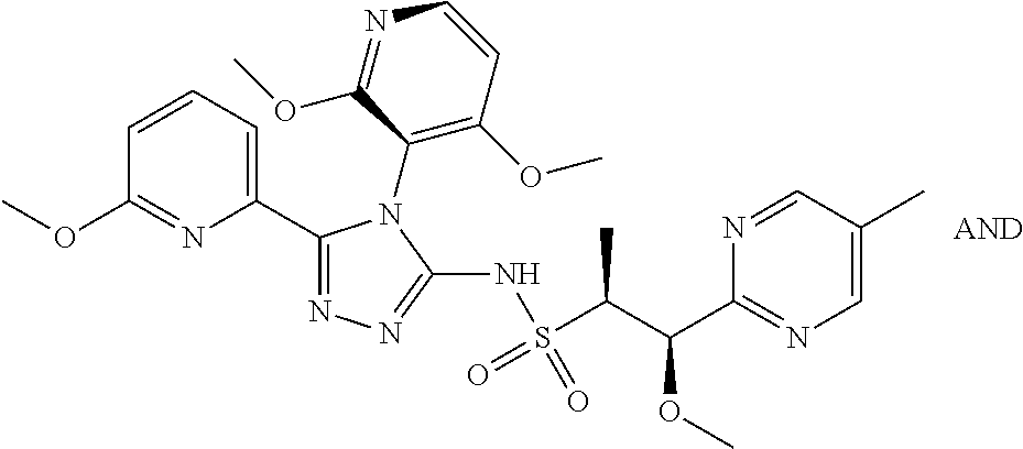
C1(OC)=C(N2C(C3=CC=CC(OC)=N3)=NN=C2NS(C(C(C2=NC=C(C)C=N2)OC)C)(=O)=O)C(OC)=NC=C1
